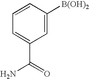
C1=CC([B(OH)2])=CC(C(=O)N)=C1
